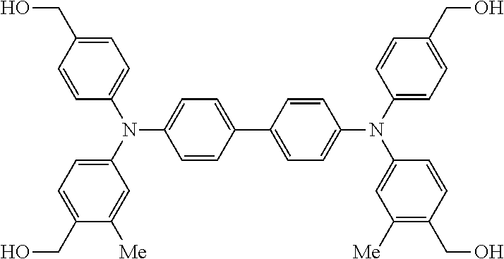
C1=CC(C2=CC=C(N(C3=CC=C(CO)C([Me])=C3)C3=CC=C(CO)C=C3)C=C2)=CC=C1N(C1=CC=C(CO)C=C1)C1=CC([Me])=C(CO)C=C1
